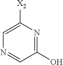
C1(O)=NC([X2])=CN=C1
